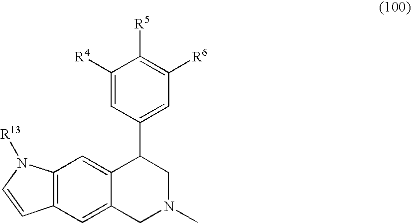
C12=C(C=C3C(=C1)C(C1=CC([R6])=C([R5])C([R4])=C1)CN(C)C3)C=CN2[R13]
